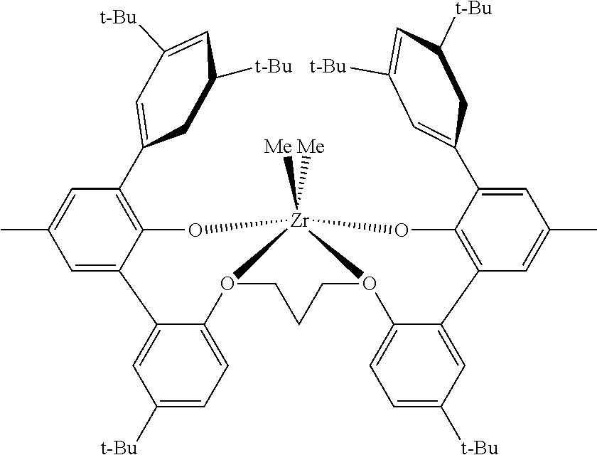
C1=C2C(=C(C3=CC([t-Bu])=CC([t-Bu])C3)C=C1C)O[Zr]13([Me])([Me])O(C4=CC=C([t-Bu])C=C24)CCCO1C1=CC=C([t-Bu])C=C1C1=C(C(C2=CC([t-Bu])=CC([t-Bu])C2)=CC(C)=C1)O3
